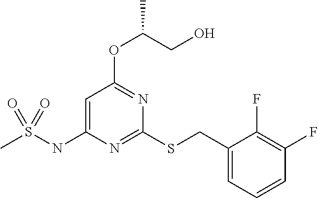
C1=C(NS(C)(=O)=O)N=C(SCC2=CC=CC(F)=C2F)N=C1OC(CO)C
